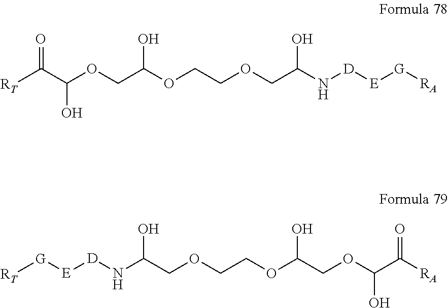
[RT]C(C(OCC(OCCOCC(N[D][E][G][RA])O)O)O)=O.O(CC(OCCOCC(N[D][E][G][RT])O)O)C(C([RA])=O)O
